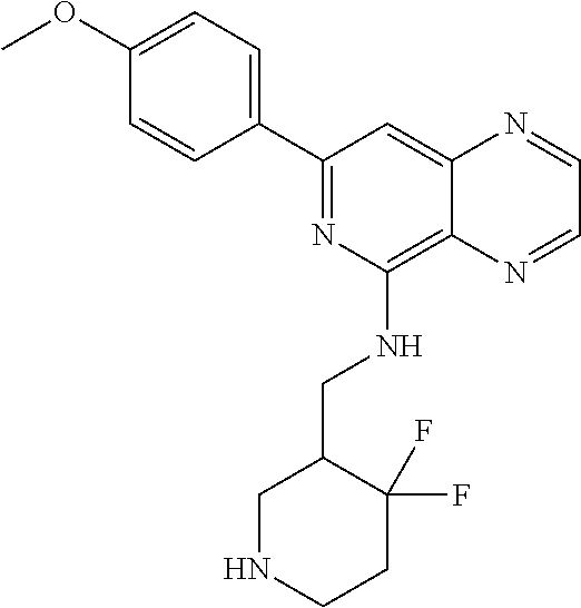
C1(OC)=CC=C(C2=NC(NCC3CNCCC3(F)F)=C3C(=C2)N=CC=N3)C=C1
